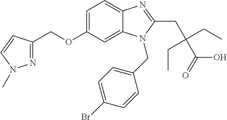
C1=C(OCC2=NN(C)C=C2)C=C2C(=C1)N=C(CC(C(=O)O)(CC)CC)N2CC1=CC=C(Br)C=C1
